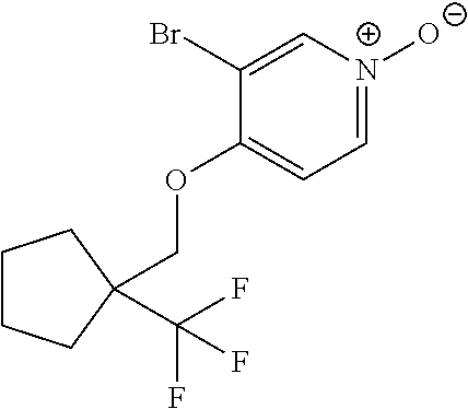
C1CCC(COC2=CC=[N+]([O-])C=C2Br)(C(F)(F)F)C1
